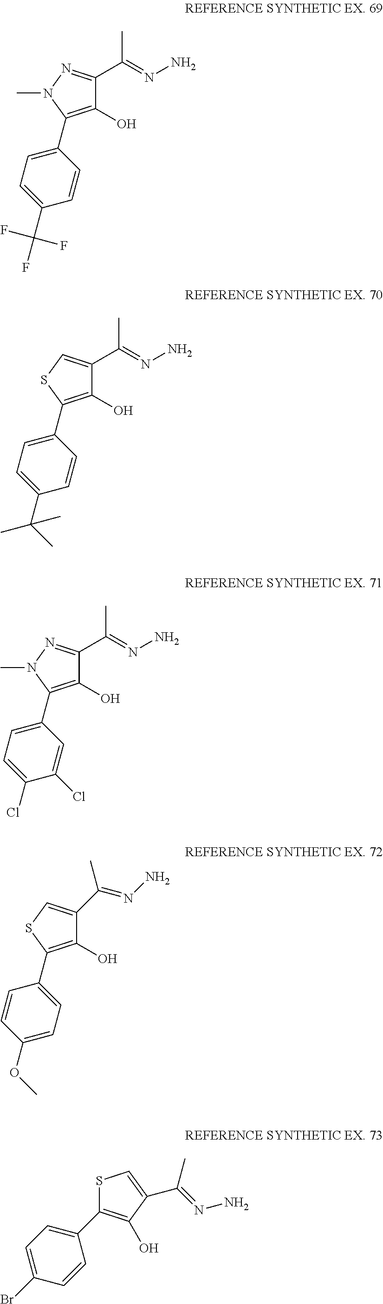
C1(O)=C(C2=CC=C(C(F)(F)F)C=C2)N(C)N=C1C(=NN)C.C1(O)=C(C2=CC=C(OC)C=C2)SC=C1C(=NN)C.C1(O)=C(C2=CC=C(C(C)(C)C)C=C2)SC=C1C(=NN)C.C1(O)=C(C2=CC=C(Cl)C(Cl)=C2)N(C)N=C1C(=NN)C.S1C(C2=CC=C(Br)C=C2)=C(O)C(C(=NN)C)=C1
